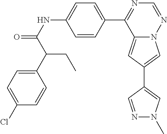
C12=CC(C3=CN(C)N=C3)=CN1N=CN=C2C1=CC=C(NC(=O)C(C2=CC=C(Cl)C=C2)CC)C=C1
